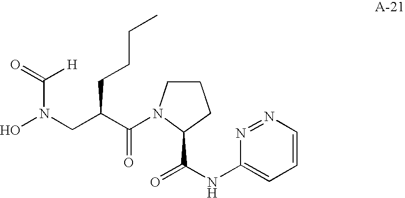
C(C(CN(O)C([H])=O)CCCC)(=O)N1CCCC1C(=O)NC1=CC=CN=N1
